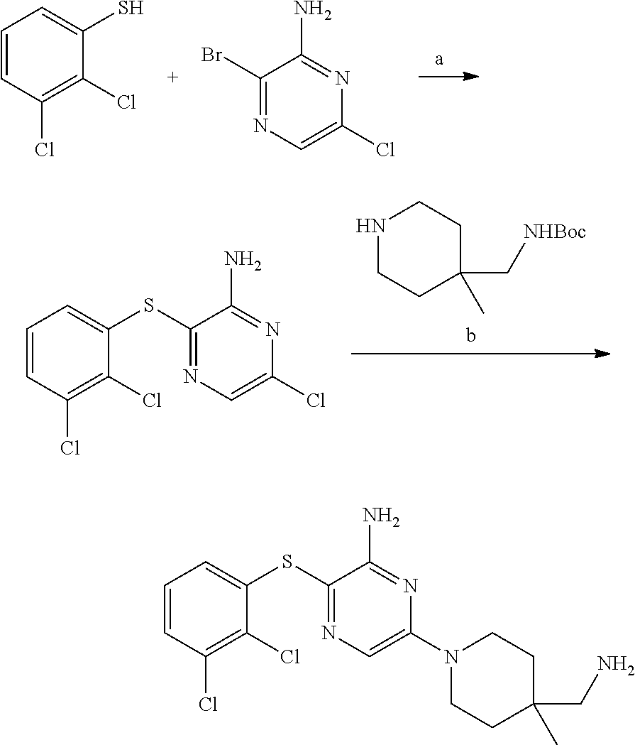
C1=CC(Cl)=C(Cl)C(S)=C1.C1(Br)=NC=C(Cl)N=C1N.N1CCC(C[NHBoc])(C)CC1.C1=CC(Cl)=C(Cl)C(SC2=NC=C(Cl)N=C2N)=C1.C1=CC(Cl)=C(Cl)C(SC2=NC=C(N3CCC(CN)(C)CC3)N=C2N)=C1
